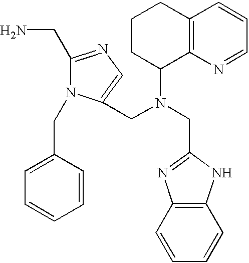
C1(CN)=NC=C(CN(CC2=NC3=C(N2)C=CC=C3)C2C3=C(CCC2)C=CC=N3)N1CC1=CC=CC=C1
